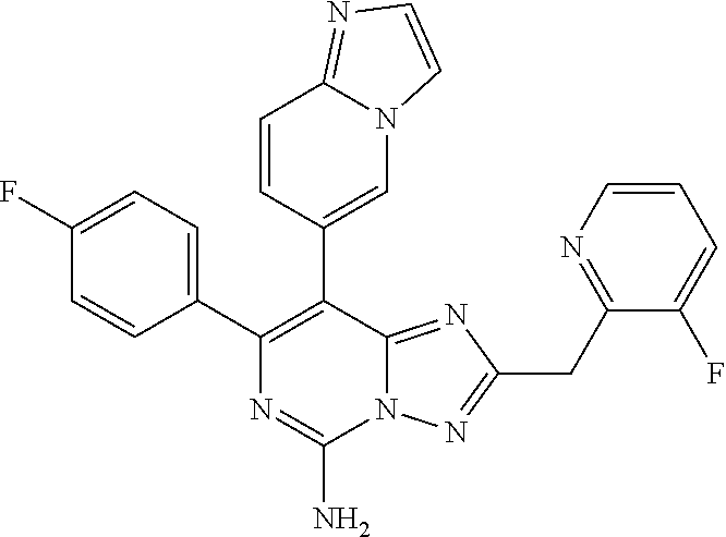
N12C(=NC(CC3=NC=CC=C3F)=N1)C(C1=CN3C(=NC=C3)C=C1)=C(C1=CC=C(F)C=C1)N=C2N
